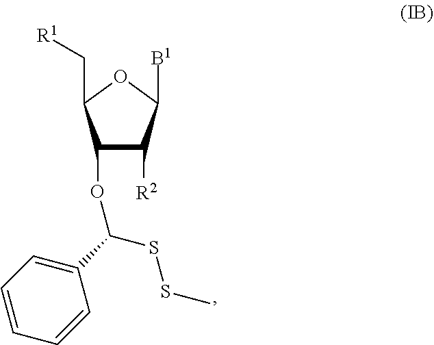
O(C(SSC)C1=CC=CC=C1)C1C([R2])C([B1])OC1C[R1]
